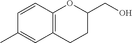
C1(C)=CC2=C(C=C1)OC(CO)CC2
